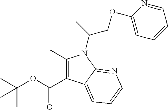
C1(C)=C(C(OC(C)(C)C)=O)C2=CC=CN=C2N1C(C)COC1=CC=CC=N1
